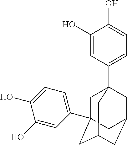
C1(O)=CC(C23CC4(C5=CC=C(O)C(O)=C5)CC(CC(C2)C4)C3)=CC=C1O
